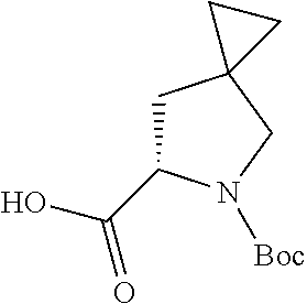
C1(C(=O)O)CC2(CN1[Boc])CC2
